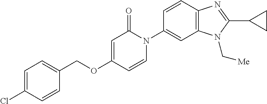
C1(COC2=CC(=O)N(C3=CC4=C(C=C3)N=C(C3CC3)N4C[Me])C=C2)=CC=C(Cl)C=C1
